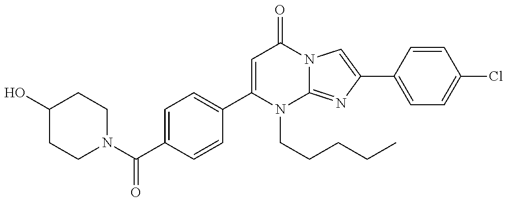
C1(C(N2CCC(O)CC2)=O)=CC=C(C2=CC(=O)N3C(=NC(C4=CC=C(Cl)C=C4)=C3)N2CCCCC)C=C1
